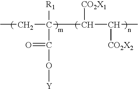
CCC(C(C(C)[CO2X2])[CO2X1])([R1])C(=O)O[Y]
